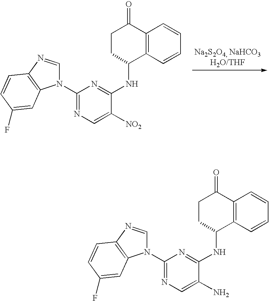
N1(C2=NC=C([NO2])C(NC3C4=C(C(=O)CC3)C=CC=C4)=N2)C=NC2=C1C=C(F)C=C2.N1(C2=NC=C(N)C(NC3C4=C(C(=O)CC3)C=CC=C4)=N2)C=NC2=C1C=C(F)C=C2
